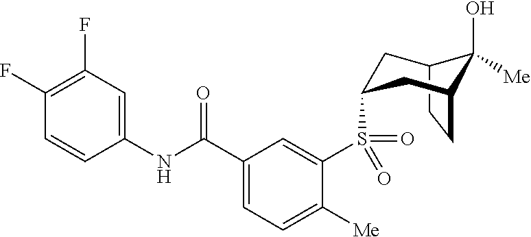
C1(F)=C(F)C=C(NC(C2=CC=C([Me])C(S(=O)(=O)C3CC4C(O)([Me])C(CC4)C3)=C2)=O)C=C1
